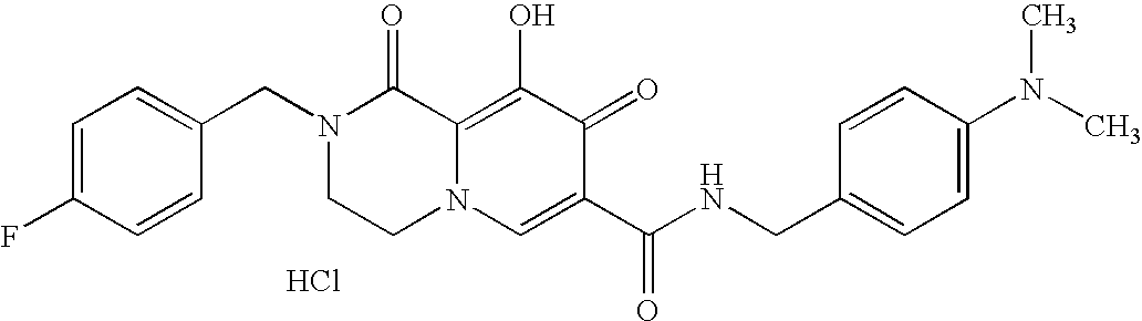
C1=C(CN2CCN3C(=C(O)C(=O)C(C(NCC4=CC=C(N(C)C)C=C4)=O)=C3)C2=O)C=CC(F)=C1.Cl
